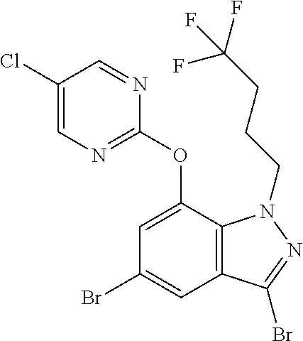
C1(Cl)=CN=C(OC2=CC(Br)=CC3=C2N(CCCC(F)(F)F)N=C3Br)N=C1
